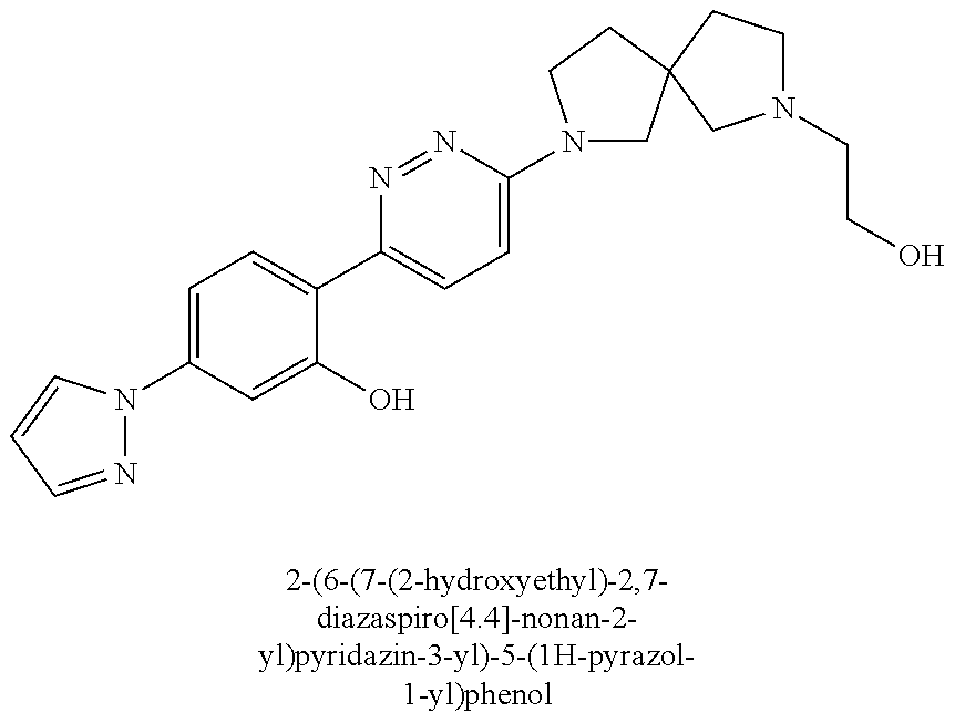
C1(N2N=CC=C2)=CC=C(C2=CC=C(N3CC4(CC3)CCN(CCO)C4)N=N2)C(O)=C1
